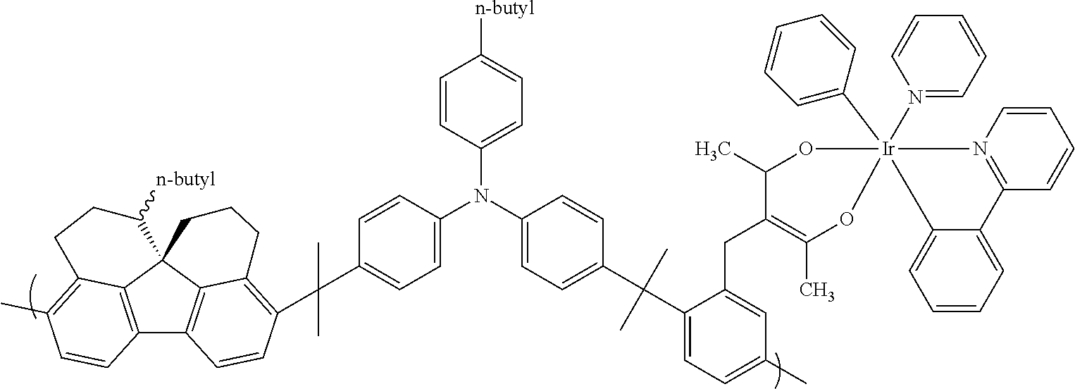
C12=C3C4(C5=C1C=CC(C(C1=CC=C(N(C6=CC=C(C(C7=CC=C(C)C=C7CC7=C(C)O[Ir]8(C9=CC=CC=C9)(N9=CC=CC=C9)(OC7C)N7=C(C=CC=C7)C7=CC=CC=C87)(C)C)C=C6)C6=CC=C([n-butyl])C=C6)C=C1)(C)C)=C5CCC4)C([n-butyl])CCC3=C(C)C=C2
